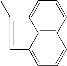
C12=C3C=CC=C1C(C)=CC2=CC=C3
